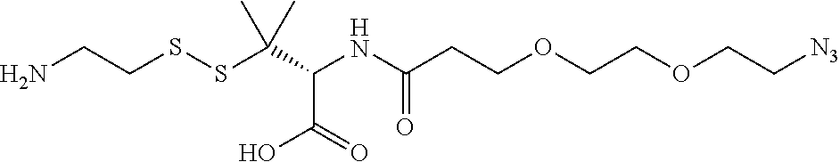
NCCSSC(C(NC(CCOCCOCC[N3])=O)C(=O)O)(C)C
